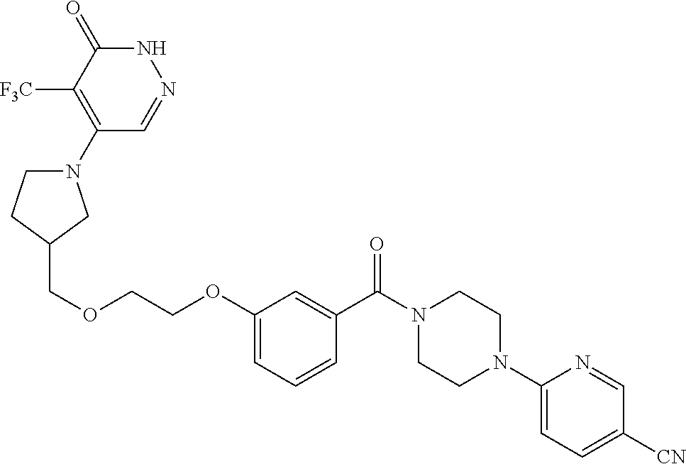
C(OC1=CC=CC(C(N2CCN(C3=CC=C([CN])C=N3)CC2)=O)=C1)COCC1CN(C2=C([F3C])C(=O)NN=C2)CC1
